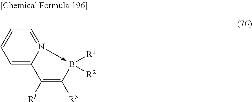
C1=C2N(->B([R1])([R2])C([R3])=C2[Rb])=CC=C1
